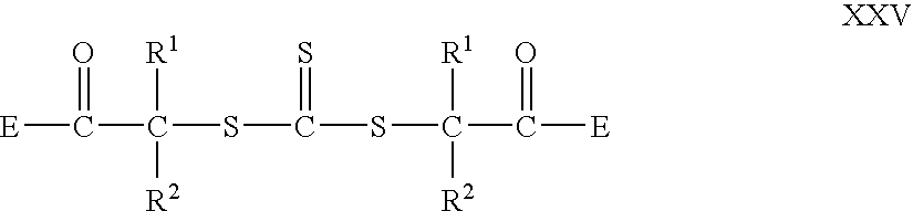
[E]C(C(SC(SC(C([E])=O)([R1])[R2])=S)([R1])[R2])=O
